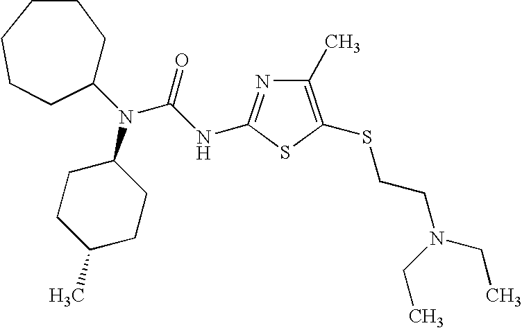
C1(N(C(NC2=NC(C)=C(SCCN(CC)CC)S2)=O)C2CCC(C)CC2)CCCCCC1
